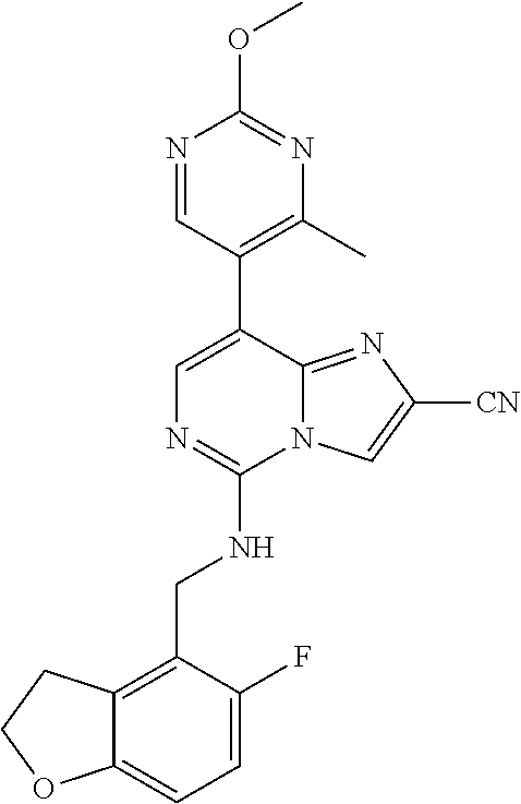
O(C)C1=NC(C)=C(C2=CN=C(NCC3=C4C(=CC=C3F)OCC4)N3C2=NC([CN])=C3)C=N1
